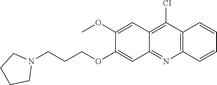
C12=C(Cl)C3=C(N=C1C=C(OCCCN1CCCC1)C(OC)=C2)C=CC=C3
